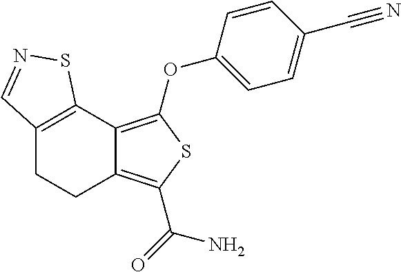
C12=C(OC3=CC=C(C#N)C=C3)SC(C(=O)N)=C1CCC1=C2SN=C1
